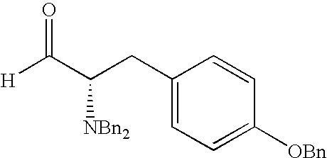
[H]C(C(CC1=CC=C([OBn])C=C1)[NBn2])=O
